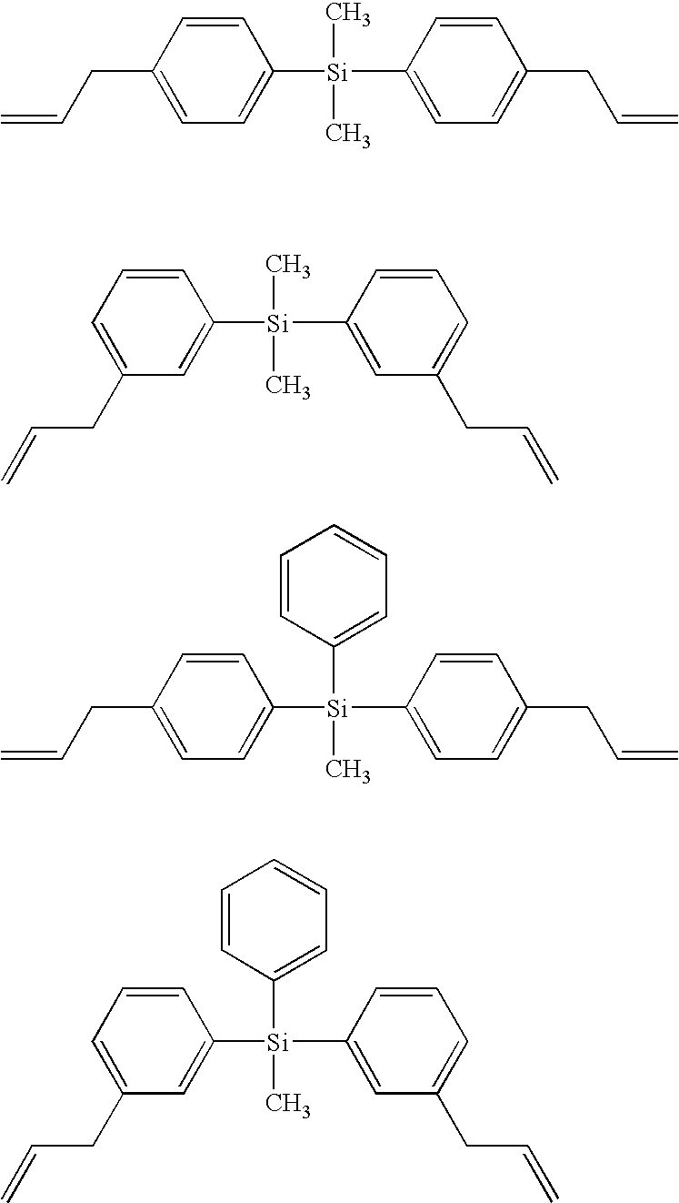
C=CCC1=CC=C([Si](C)(C)C2=CC=C(CC=C)C=C2)C=C1.C1=C(CC=C)C=C([Si](C)(C)C2=CC(CC=C)=CC=C2)C=C1.C1=CC([Si](C)(C2=CC=C(CC=C)C=C2)C2=CC=C(CC=C)C=C2)=CC=C1.C1=CC([Si](C)(C2=CC(CC=C)=CC=C2)C2=CC(CC=C)=CC=C2)=CC=C1
